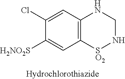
C12=C(C=C(Cl)C([H2NO2S])=C1)NCN[SO2]2
